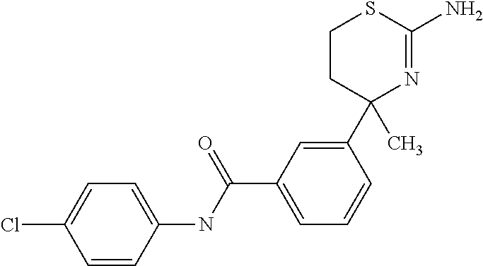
C1=CC(NC(C2=CC=CC(C3(C)N=C(N)SCC3)=C2)=O)=CC=C1Cl
